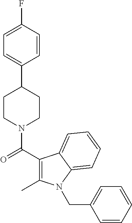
C1=C(C2CCN(C(C3=C(C)N(CC4=CC=CC=C4)C4=CC=CC=C34)=O)CC2)C=CC(F)=C1
